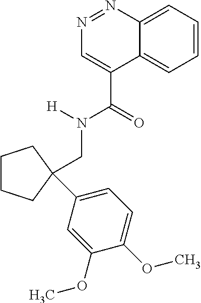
N1=NC2=CC=CC=C2C(C(=O)N([H])CC2(C3=CC=C(OC)C(OC)=C3)CCCC2)=C1
